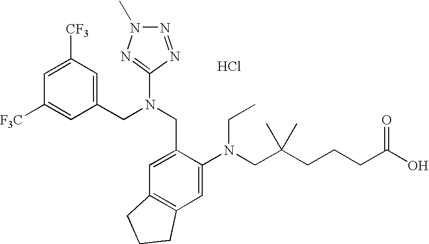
Cl.C1=C([CF3])C=C(CN(CC2=CC3=C(C=C2N(CC(CCCC(O)=O)(C)C)CC)CCC3)C2=NN(C)N=N2)C=C1[F3C]
